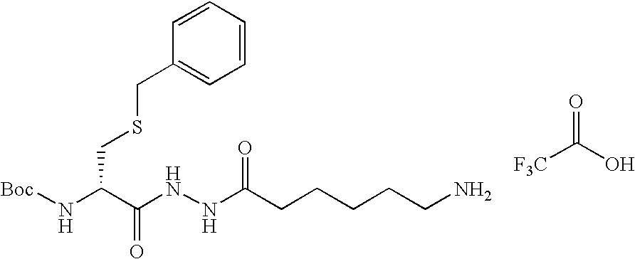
C(C(N[Boc])C(NNC(CCCCCN)=O)=O)SCC1=CC=CC=C1.O=C(O)[F3C]
